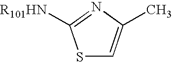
S1C=C(C)N=C1[R101HN]
